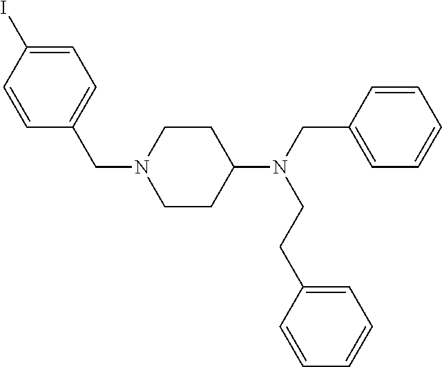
C1=CC(CN(C2CCN(CC3=CC=C(I)C=C3)CC2)CCC2=CC=CC=C2)=CC=C1
